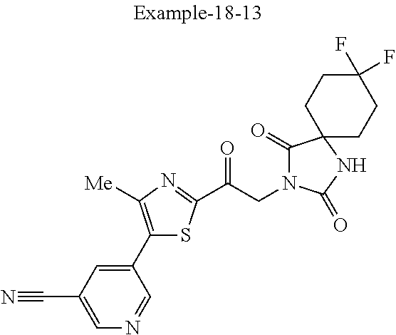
C1=C(C#N)C=C(C2=C([Me])N=C(C(CN3C(=O)C4(NC3=O)CCC(F)(F)CC4)=O)S2)C=N1
